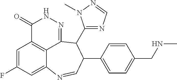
C1=C(F)C=C2C3=C1C(=O)NN=C3C(C1=NC=NN1C)C(C1=CC=C(CNC)C=C1)C=N2
